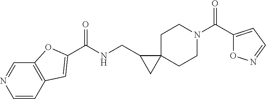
C1=CC2=C(C=N1)OC(C(=O)NCC1CC13CCN(C(=O)C1=CC=NO1)CC3)=C2
